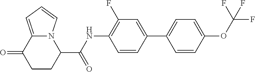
C1CC(C(NC2=C(F)C=C(C3=CC=C(OC(F)(F)F)C=C3)C=C2)=O)N2C(=CC=C2)C1=O
